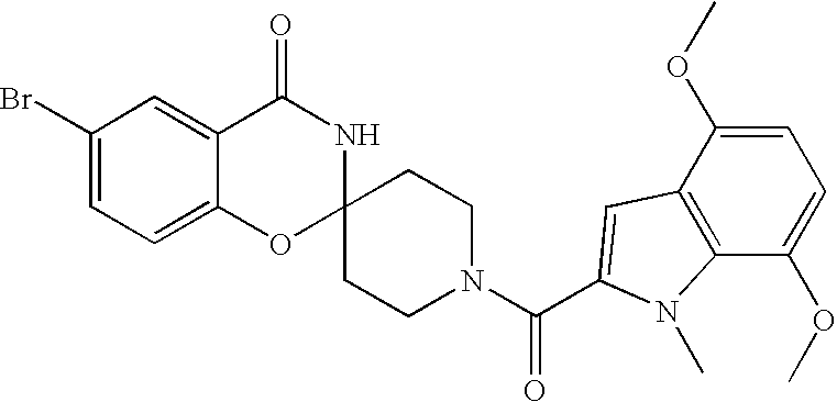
C1(Br)=CC=C2C(=C1)C(=O)NC1(O2)CCN(C(=O)C2=CC3=C(C(OC)=CC=C3OC)N2C)CC1
